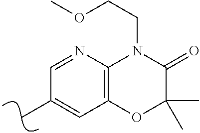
CC1=CC2=C(N=C1)N(CCOC)C(=O)C(C)(C)O2
